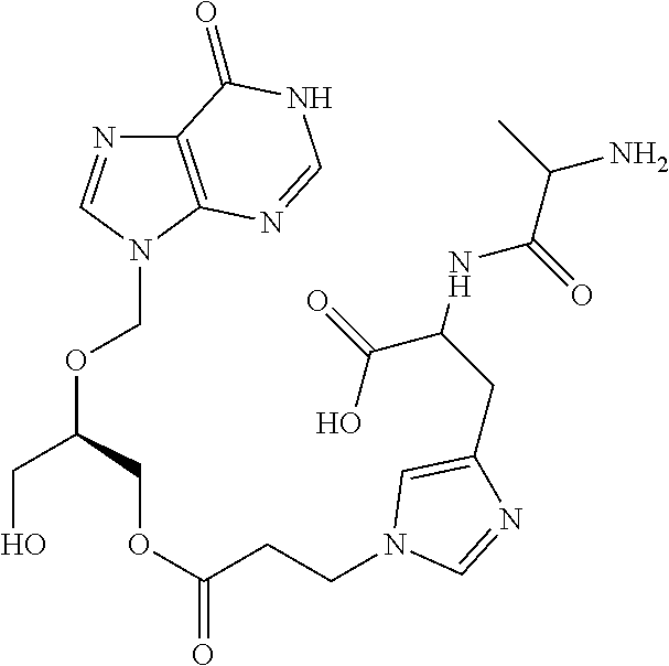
O(C(CO)COC(=O)CCN1C=NC(CC(NC(C(C)N)=O)C(=O)O)=C1)CN1C2=C(N=C1)C(=O)NC=N2
